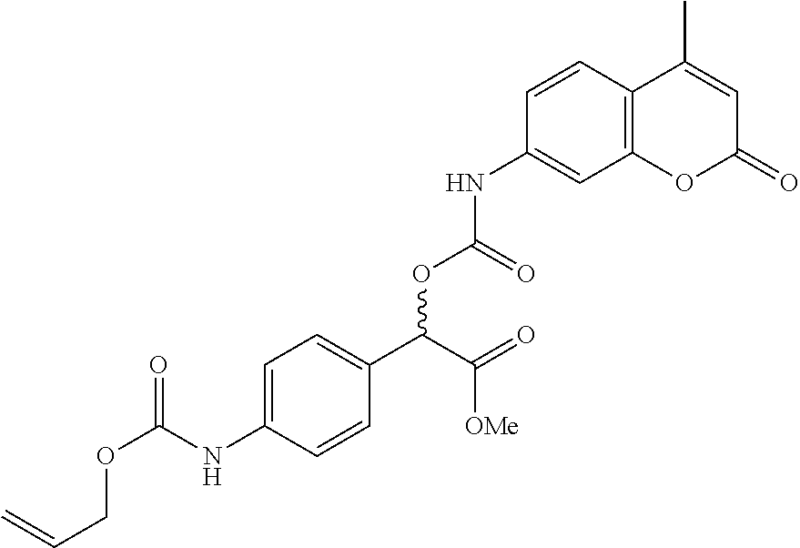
C=CCOC(=O)NC1=CC=C(C(OC(=O)NC2=CC3=C(C=C2)C(C)=CC(=O)O3)C([OMe])=O)C=C1
